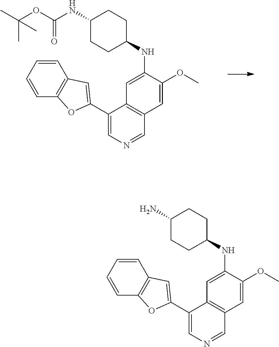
C1=C(NC2CCC(NC(OC(C)(C)C)=O)CC2)C(OC)=CC2=C1C(C1=CC3=C(O1)C=CC=C3)=CN=C2.C1=C(NC2CCC(N)CC2)C(OC)=CC2=C1C(C1=CC3=C(O1)C=CC=C3)=CN=C2
